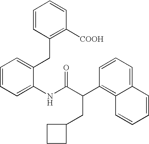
C1=CC=C(NC(C(C2=C3C(=CC=C2)C=CC=C3)CC2CCC2)=O)C(CC2=C([COOH])C=CC=C2)=C1
